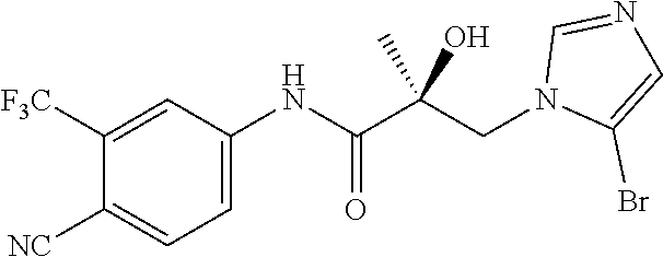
C1=C(NC(C(CN2C(Br)=CN=C2)(C)O)=O)C=C([F3C])C([NC])=C1
